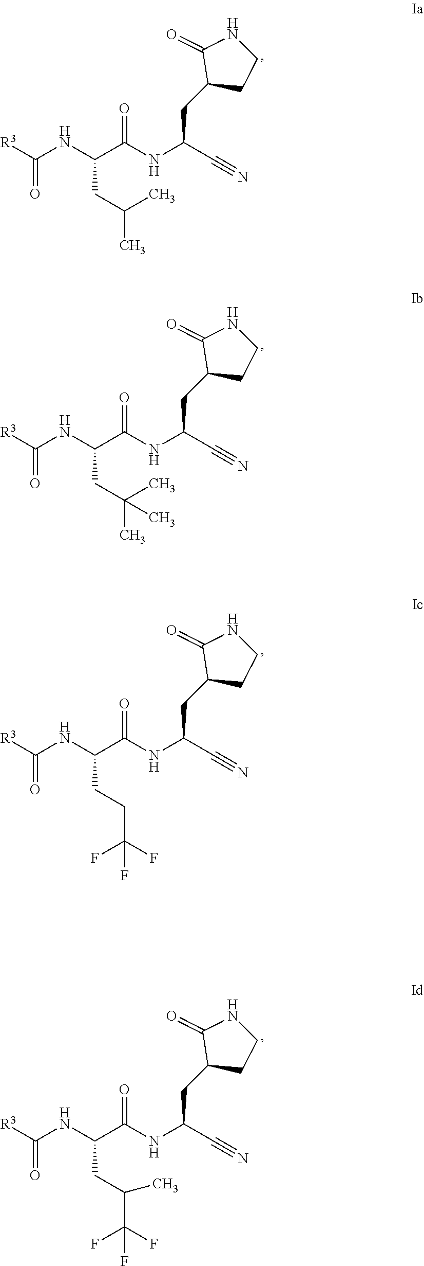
N(C(CC(C)C)C(NC(CC1CCNC1=O)C#N)=O)C([R3])=O.N(C(CC(C)(C)C)C(NC(CC1CCNC1=O)C#N)=O)C([R3])=O.N(C(CCC(F)(F)F)C(NC(CC1CCNC1=O)C#N)=O)C([R3])=O.N(C(CC(C(F)(F)F)C)C(NC(CC1CCNC1=O)C#N)=O)C([R3])=O
